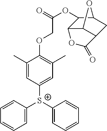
C1=C([S+](C2=CC=CC=C2)C2=CC(C)=C(OCC(OC3C4C5C(CC3O5)C(=O)O4)=O)C(C)=C2)C=CC=C1
